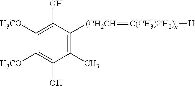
C1([H3CO])=C(O)C([(CH2CH]=[C(CH3)CH2)n][H])=C(C)C(O)=C1[H3CO]
